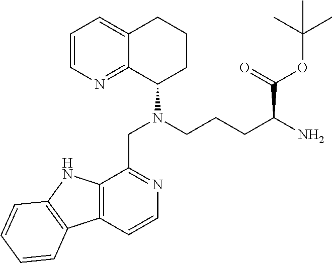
C1=CN=C2C(=C1)CCCC2N(CCCC(N)C(=O)OC(C)(C)C)CC1=NC=CC2=C1NC1=C2C=CC=C1
